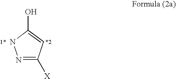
N1=C([X])C=C(O)N1.[1*].[*2]
